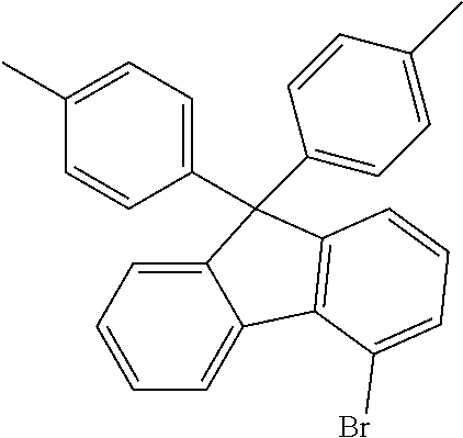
C12=CC=CC=C1C1=C(C2(C2=CC=C(C)C=C2)C2=CC=C(C)C=C2)C=CC=C1Br
